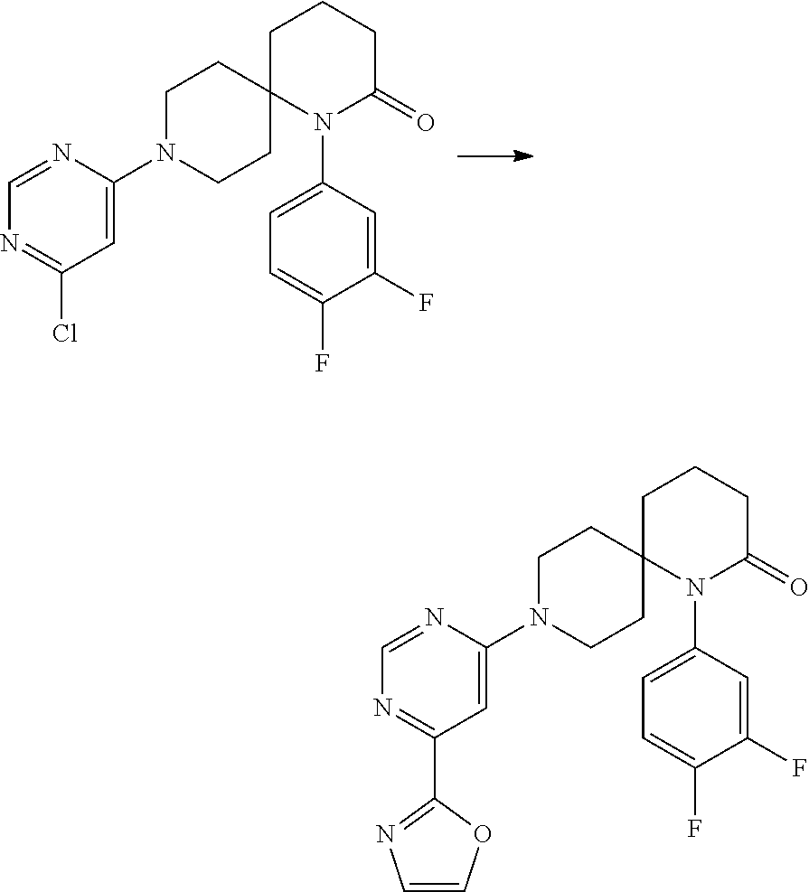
N1(C2=CC(C3=NC=CO3)=NC=N2)CCC2(CC1)N(C1=CC=C(F)C(F)=C1)C(=O)CCC2.N1(C2=CC(Cl)=NC=N2)CCC2(CC1)N(C1=CC=C(F)C(F)=C1)C(=O)CCC2
